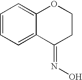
C1=CC=C2C(=C1)OCCC2=NO
